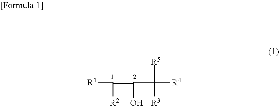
[R1]C(=C(O)C([R5])([R3])[R4])[R2]
